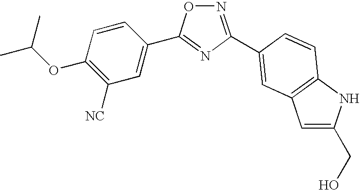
N1=C(C2=CC3=C(NC(CO)=C3)C=C2)N=C(C2=CC([NC])=C(OC(C)C)C=C2)O1
